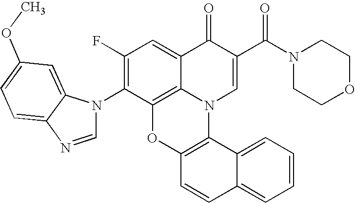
C1(N2C=NC3=CC=C(OC)C=C23)=C(F)C=C2C3=C1OC1=C(N3C=C(C(N3CCOCC3)=O)C2=O)C2=CC=CC=C2C=C1
